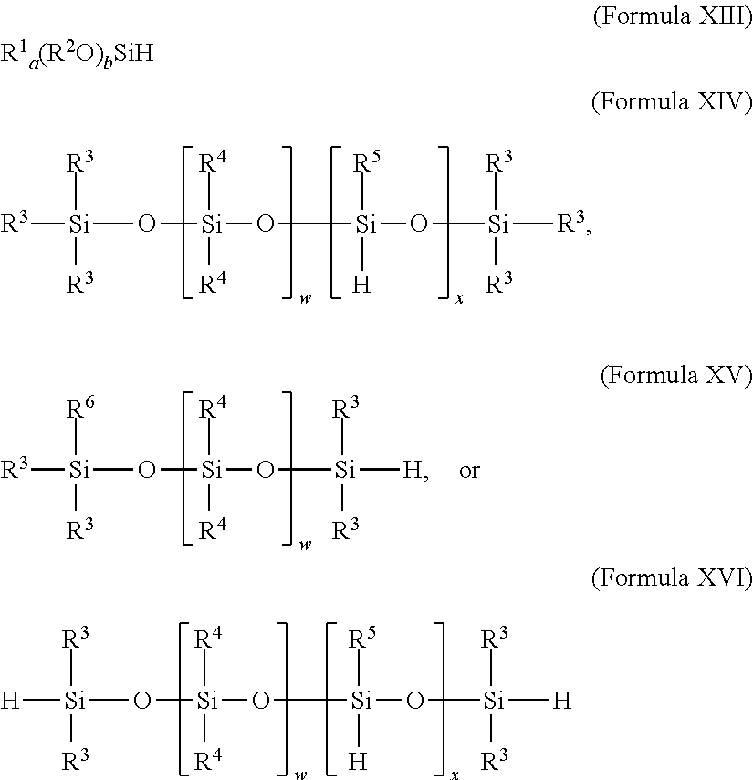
[R3][Si](O[Si](O[Si](O[Si]([R3])([R3])[R3])([R5])[H])([R4])[R4])([R3])[R3].[H][Si](O[Si](O[Si](O[Si]([H])([R3])[R3])([R5])[H])([R4])[R4])([R3])[R3].[R3][Si](O[Si](O[Si]([H])([R3])[R3])([R4])[R4])([R6])[R3]
